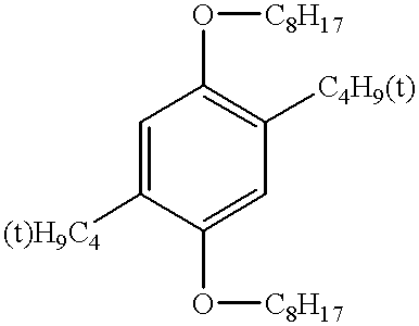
C1=C([(t)H9C4])C(O[C8H17])=CC([C4H9(t)])=C1O[C8H17]
